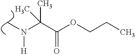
CN(C(C(OCCC)=O)(C)C)[H]
